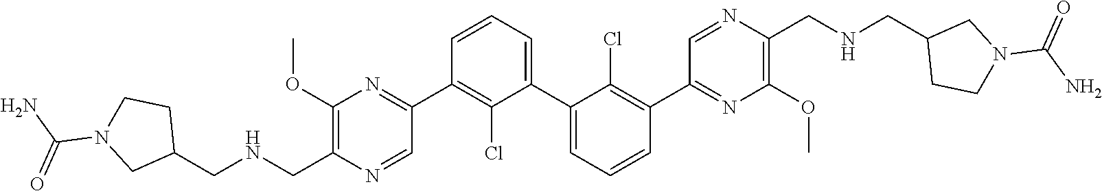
C1(OC)=C(CNCC2CCN(C(=O)N)C2)N=CC(C2=C(Cl)C(C3=CC=CC(C4=NC(OC)=C(CNCC5CCN(C(=O)N)C5)N=C4)=C3Cl)=CC=C2)=N1
